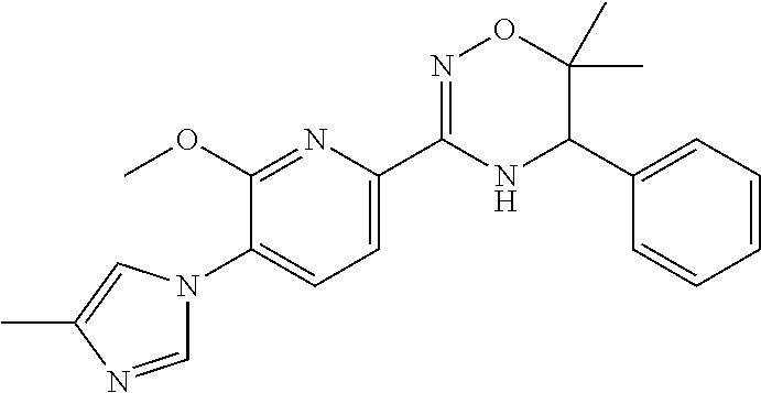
C1(C2=CC=C(N3C=NC(C)=C3)C(OC)=N2)=NOC(C)(C)C(C2=CC=CC=C2)N1
